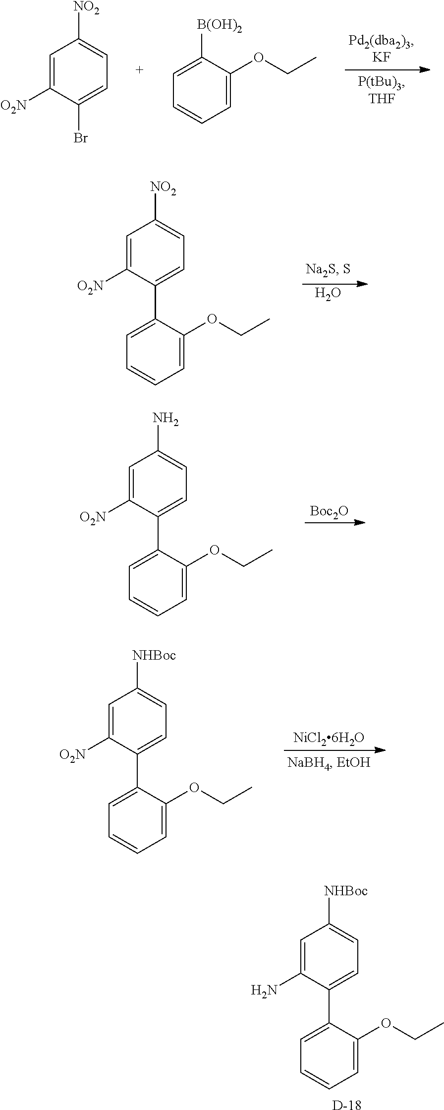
C1=C([O2N])C(Br)=CC=C1[NO2].C1=C([B(OH)2])C(OCC)=CC=C1.O.C1=C([O2N])C(C2=CC=CC=C2OCC)=CC=C1[NO2].[Boc2O].C1=C([O2N])C(C2=CC=CC=C2OCC)=CC=C1N.C1=C([O2N])C(C2=CC=CC=C2OCC)=CC=C1[NHBoc].C1=C(N)C(C2=CC=CC=C2OCC)=CC=C1[NHBoc].[D]
